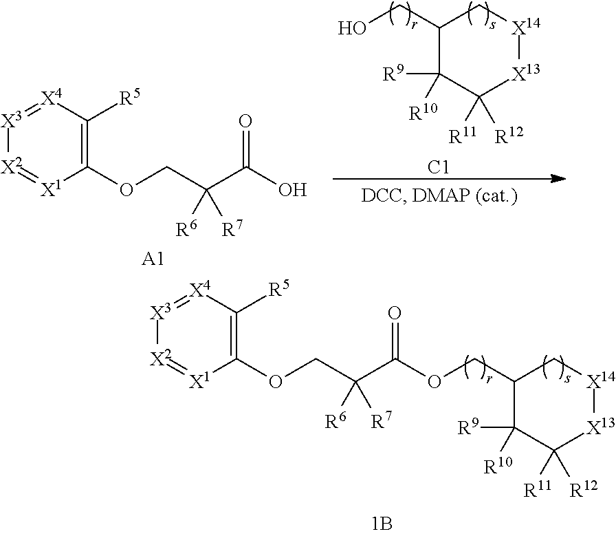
C1(COC(C(COC2=C([R5])[X4]=[X3][X2]=[X1]2)([R6])[R7])=O)C([R9])([R10])C([R11])([R12])[X13][X14]C1.[X3]1=[X4]C([R5])=C(OCC(C(O)=O)([R6])[R7])[X1]=[X2]1.[A1].C1(CO)C([R9])([R10])C([R11])([R12])[X13][X14]C1.[C1]
